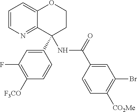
C1(C2(NC(=O)C3=CC(Br)=C([CO2Me])C=C3)C3=NC=CC=C3OCC2)=CC(F)=C([F3CO])C=C1
